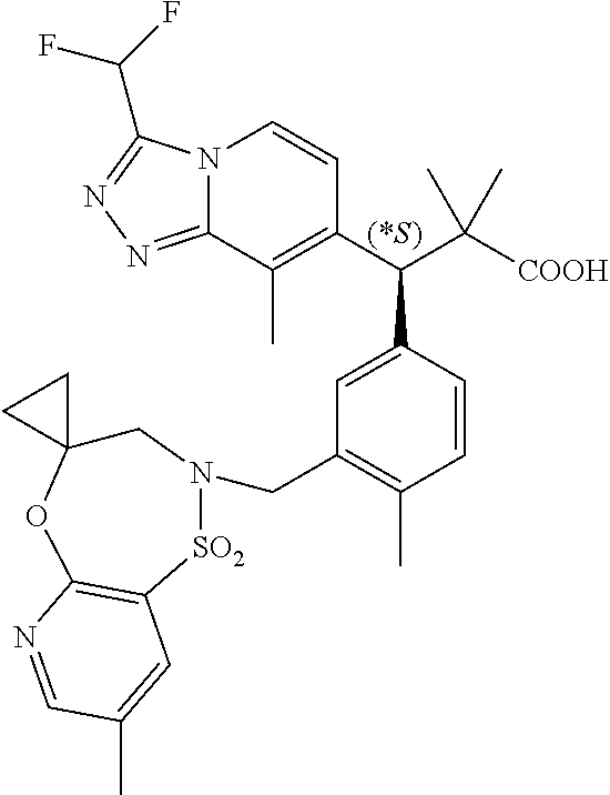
N12C(=NN=C1C(F)F)C(C)=C(C(C([COOH])(C)C)C1=CC(CN3CC4(OC5=C([SO2]3)C=C(C)C=N5)CC4)=C(C)C=C1)C=C2
